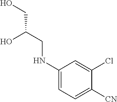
C1(NCC(CO)O)=CC=C([CN])C(Cl)=C1
